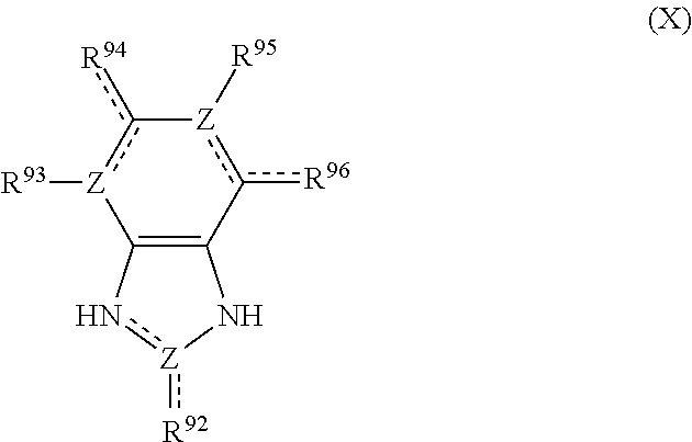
C12=C(c([R96])[Z]([R95])-c([R94])[Z]1[R93])N[Z](:[R92])n2
